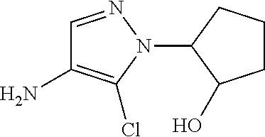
C1=NN(C2C(O)CCC2)C(Cl)=C1N
